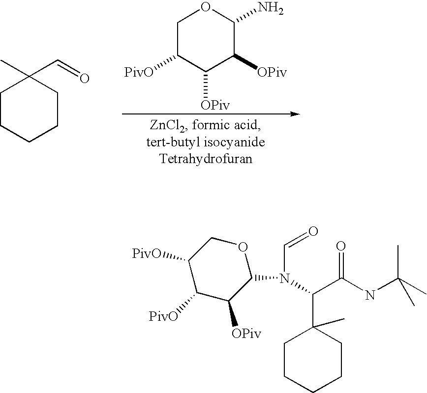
C1C([PivO])C([OPiv])C([OPiv])C(N)O1.C1CCCCC1(C=O)C.C1([PivO])C([PivO])C([OPiv])C(N(C=O)C(C(NC(C)(C)C)=O)C2(C)CCCCC2)OC1
